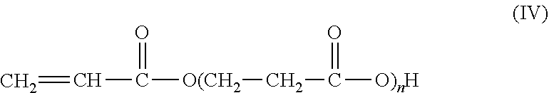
C=CC([O(CH2]CC([O)nH])=O)=O
